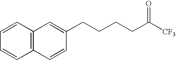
C(CCCC([CF3])=O)C1=CC2=C(C=CC=C2)C=C1
